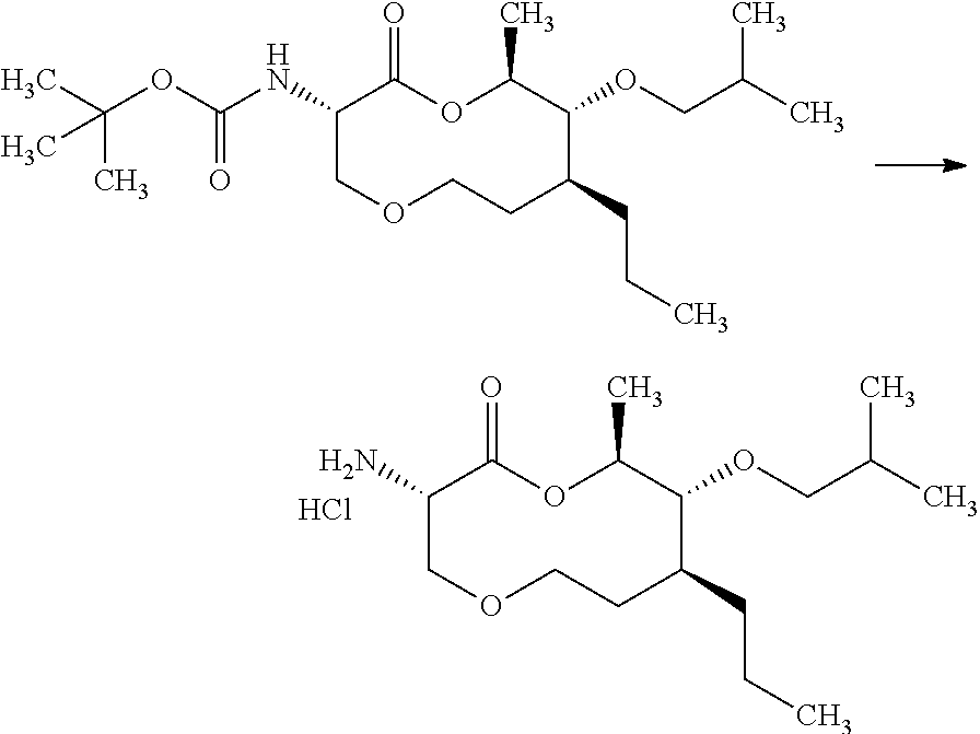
NC1COCCC(CCC)C(OCC(C)C)C(C)OC1=O.Cl.C(OC(NC1COCCC(CCC)C(OCC(C)C)C(C)OC1=O)=O)(C)(C)C
